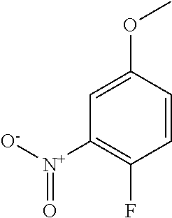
C1=C(OC)C=CC(F)=C1[N+]([O-])=O
